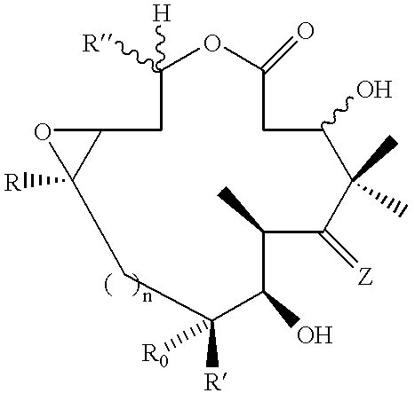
C1(O)CC(=O)OC([H])([R])CC2C([R])(CC([R])([R0])C(O)C(C)C(=[Z])C1(C)C)O2
